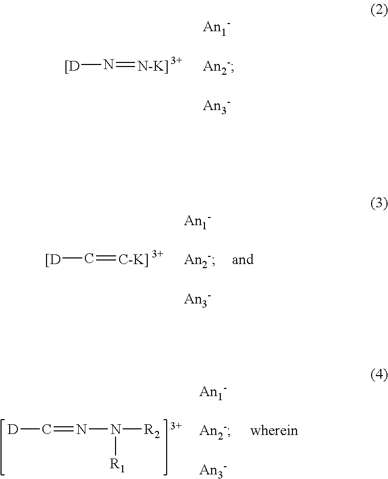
N(=[N-K]])[[D].C(=[C-K]])[[D].C(=NN([R2])[R1])[D]
